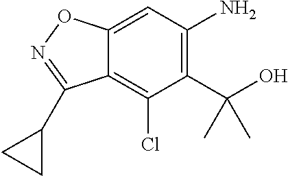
C12=CC(N)=C(C(O)(C)C)C(Cl)=C1C(C1CC1)=NO2
